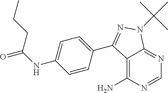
C12=C(N)N=CN=C1N(C(C)(C)C)N=C2C1=CC=C(NC(=O)CCC)C=C1
